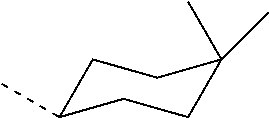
C1C(C)CCC(C)(C)C1
